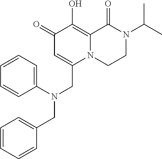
C1(=O)C=C(CN(CC2=CC=CC=C2)C2=CC=CC=C2)N2C(=C1O)C(=O)N(C(C)C)CC2
